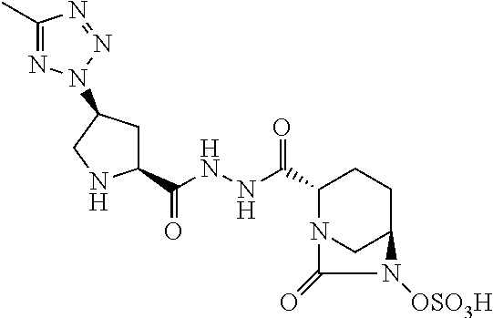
C1(C)=NN(C2CC(C(NNC(C3N4CC(CC3)N([OSO3H])C4=O)=O)=O)NC2)N=N1
